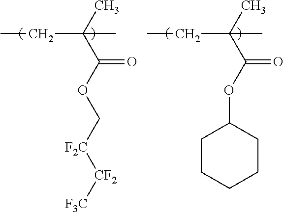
CC(C(OC[F2C][CF2][F3C])=O)(C)CC.CC(C(OC1CCCCC1)=O)(C)CC
